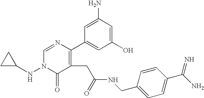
C1(NN2C=NC(C3=CC(O)=CC(N)=C3)=C(CC(=O)NCC3=CC=C(C(=N)N)C=C3)C2=O)CC1
